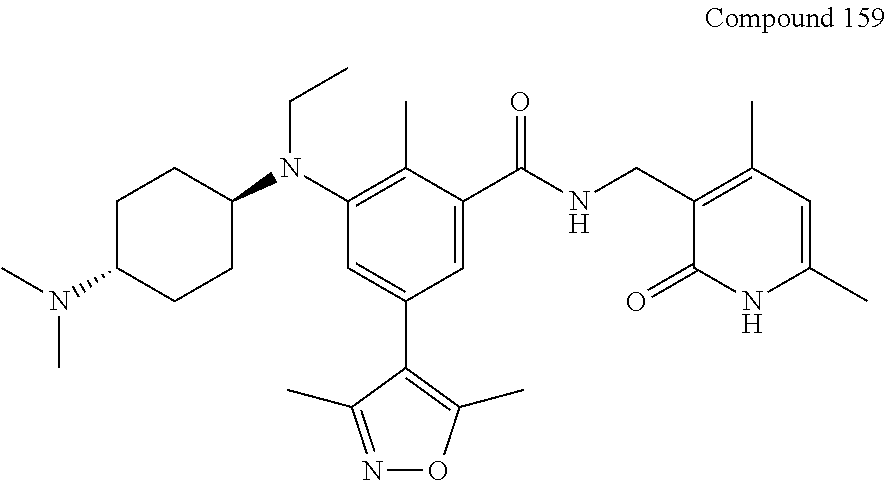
C1=C(C(NCC2=C(C)C=C(C)NC2=O)=O)C(C)=C(N(C2CCC(N(C)C)CC2)CC)C=C1C1=C(C)ON=C1C
